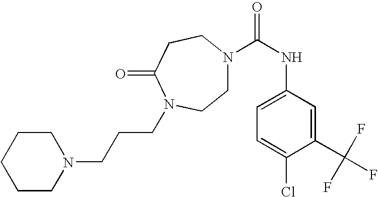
C1CCCCN1CCCN1C(=O)CCN(C(NC2=CC=C(Cl)C(C(F)(F)F)=C2)=O)CC1
